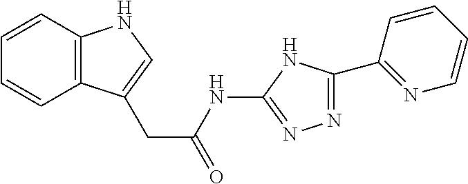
C12=C(C=CC=C1)NC=C2CC(=O)NC1=NN=C(C2=NC=CC=C2)N1
